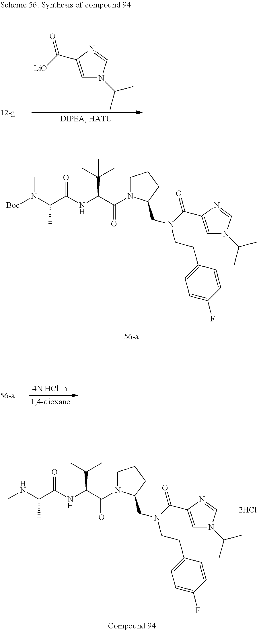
C1=C(C([LiO])=O)N=CN1C(C)C.[Boc]N(C(C(NC(C(N1CCCC1CN(CCC1=CC=C(F)C=C1)C(=O)C1=CN(C(C)C)C=N1)=O)C(C)(C)C)=O)C)C.CNC(C(NC(C(N1CCCC1CN(CCC1=CC=C(F)C=C1)C(=O)C1=CN(C(C)C)C=N1)=O)C(C)(C)C)=O)C
